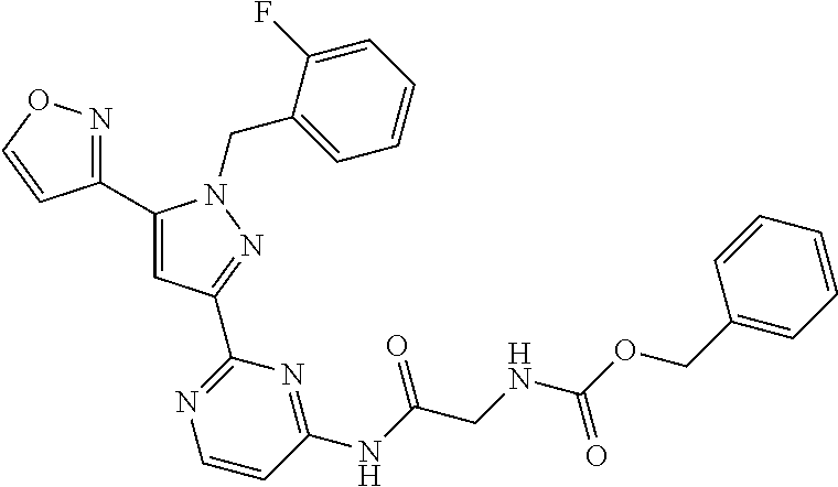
C1(C2=NOC=C2)=CC(C2=NC=CC(NC(=O)CNC(=O)OCC3=CC=CC=C3)=N2)=NN1CC1=CC=CC=C1F
